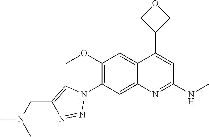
C12=CC(N3C=C(CN(C)C)N=N3)=C(OC)C=C1C(C1COC1)=CC(NC)=N2
